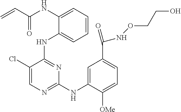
N(C1=CC=CC=C1NC1=NC(NC2=CC(C(NOCCO)=O)=CC=C2[OMe])=NC=C1Cl)C(C=C)=O
